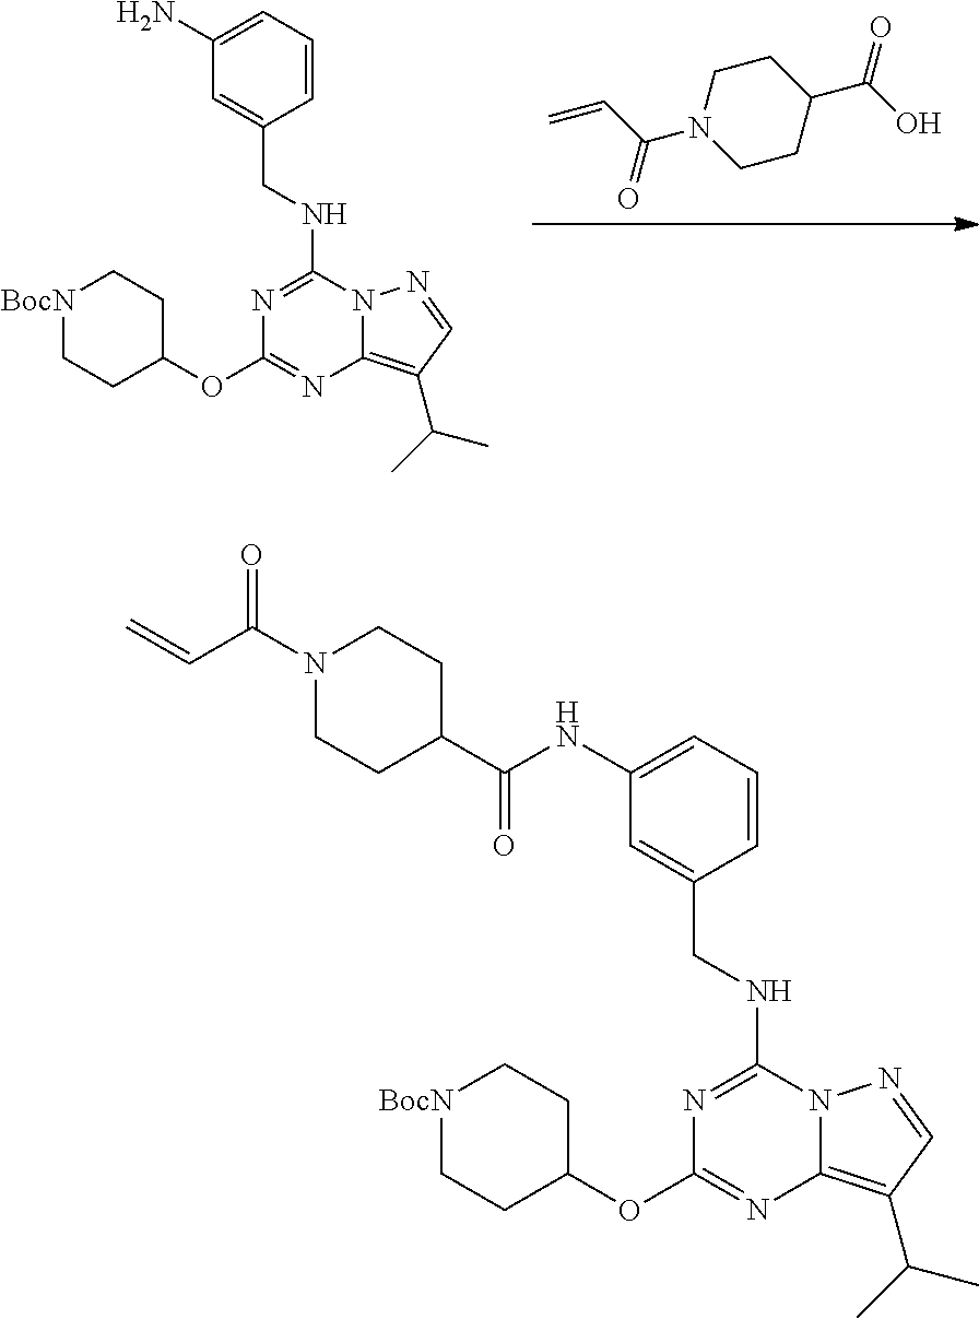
C1CC(C(=O)O)CCN1C(C=C)=O.N1=C(NCC2=CC(N)=CC=C2)N2C(=C(C(C)C)C=N2)N=C1OC1CC[BocN]CC1.N1=C(NCC2=CC(NC(C3CCN(C(=O)C=C)CC3)=O)=CC=C2)N2C(=C(C(C)C)C=N2)N=C1OC1CC[BocN]CC1
